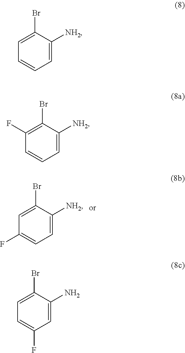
C1=C(Br)C([NH2])=CC=C1F.C1=C(Br)C([NH2])=CC=C1.C1(F)=C(Br)C([NH2])=CC=C1.C1=C(F)C=C(N)C(Br)=C1
